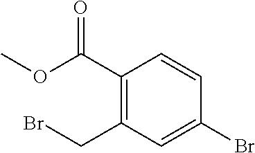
C1(C(OC)=O)=C(CBr)C=C(Br)C=C1
